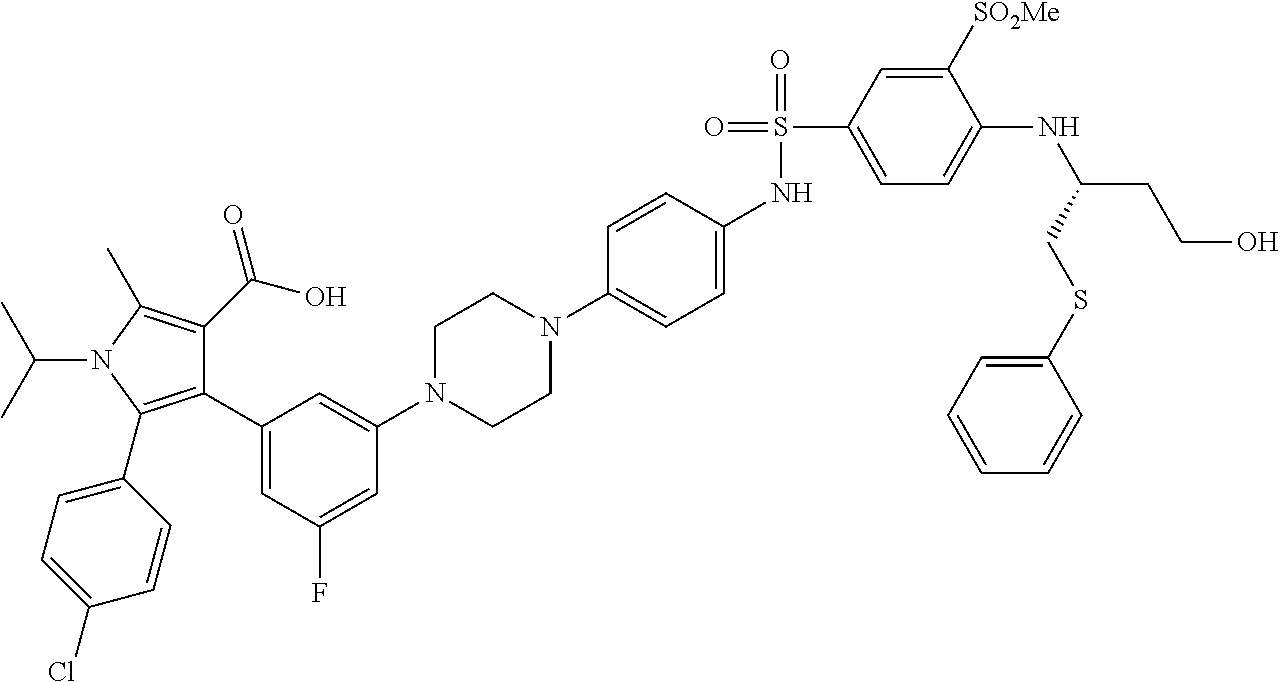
C1(C2=CC(F)=CC(N3CCN(C4=CC=C(NS(=O)(C5=CC=C(NC(CCO)CSC6=CC=CC=C6)C([SO2Me])=C5)=O)C=C4)CC3)=C2)=C(C2=CC=C(Cl)C=C2)N(C(C)C)C(C)=C1C(O)=O
